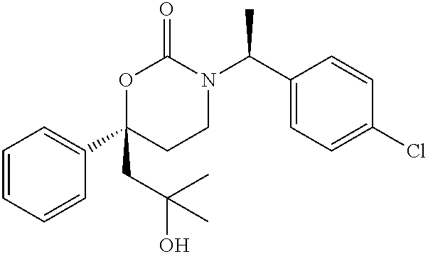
C1=CC=CC(C2(CC(O)(C)C)CCN(C(C3=CC=C(Cl)C=C3)C)C(=O)O2)=C1
